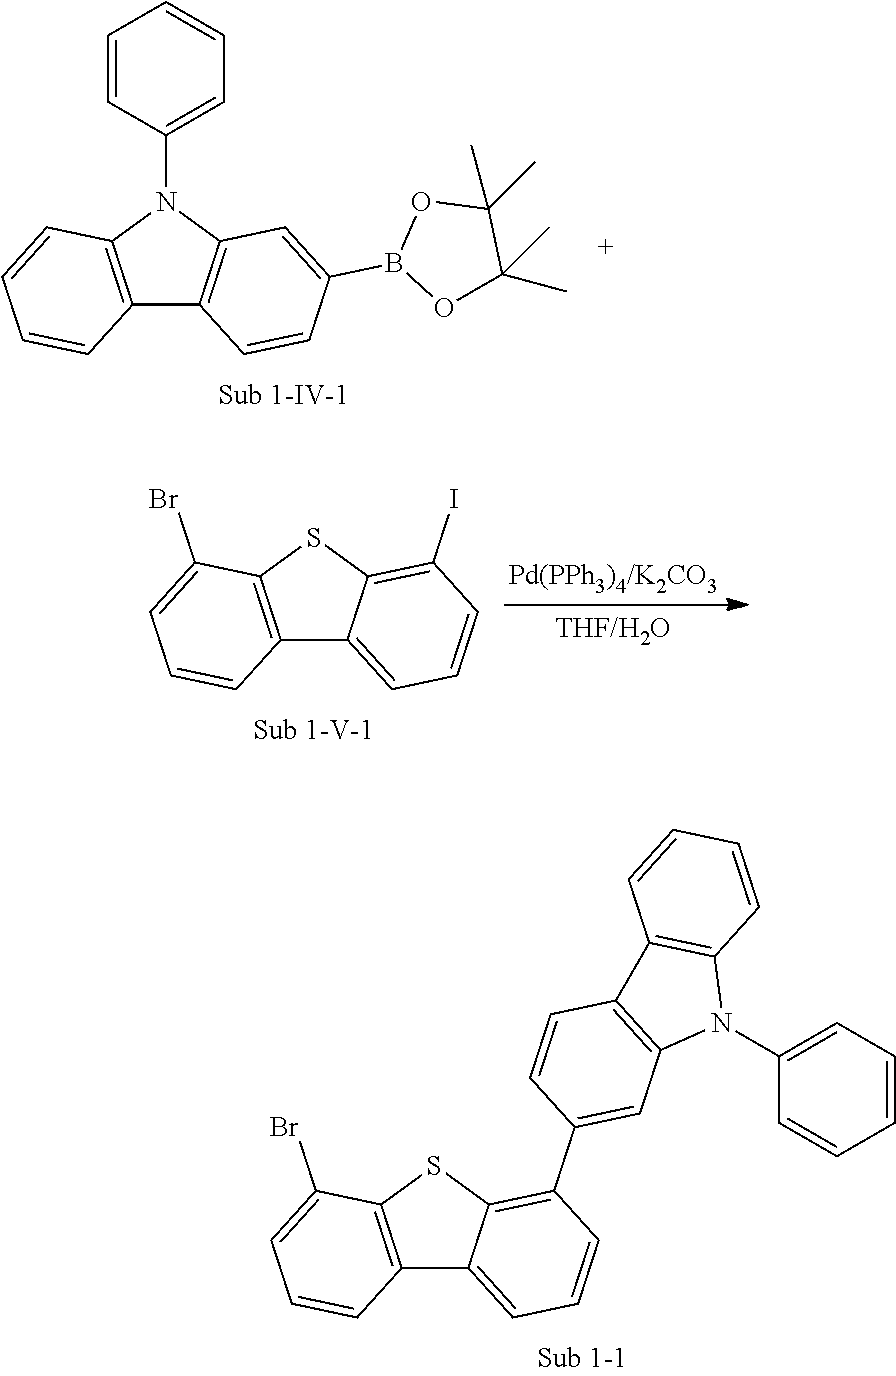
C12=C(SC3=C(C4=CC5=C(C=C4)C4=C(N5C5=CC=CC=C5)C=CC=C4)C=CC=C13)C(Br)=CC=C2.C12=C(N(C3=CC=CC=C3)C3=C1C=CC(B1OC(C)(C)C(C)(C)O1)=C3)C=CC=C2.C12=C(SC3=C(I)C=CC=C13)C(Br)=CC=C2
